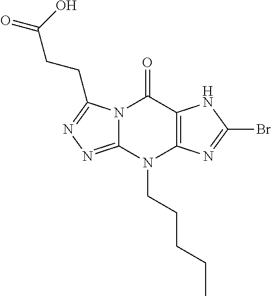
N12C(=NN=C1CCC(=O)O)N(CCCCC)C1=C(C2=O)NC(Br)=N1
